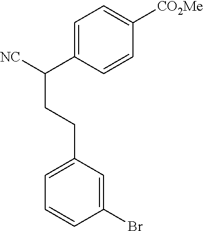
C1=C(C([NC])CCC2=CC=CC(Br)=C2)C=CC([CO2Me])=C1
